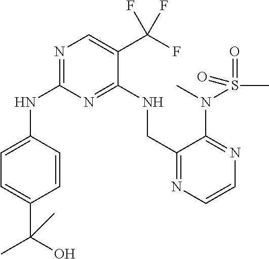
N1=C(NC2=CC=C(C(O)(C)C)C=C2)N=C(NCC2=NC=CN=C2N(C)S(C)(=O)=O)C(C(F)(F)F)=C1
